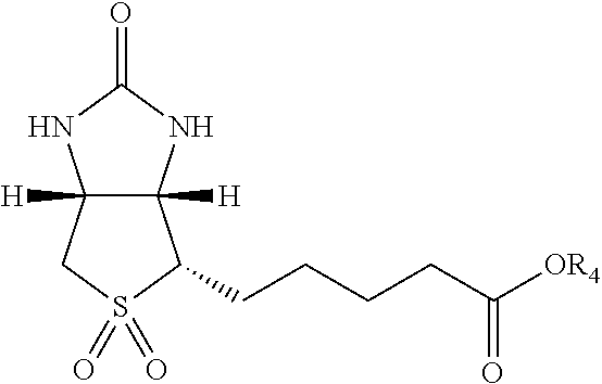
C12([H])C([H])(NC(=O)N1)C(CCCCC([OR4])=O)S(=O)(=O)C2
